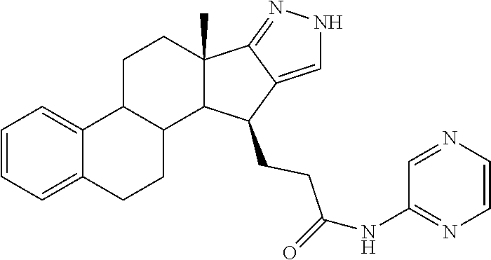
C1=CC=C2C(=C1)C1CCC3(C)C4=NNC=C4C(CCC(=O)NC4=NC=CN=C4)C3C1CC2
